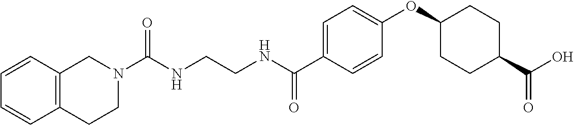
C(NCCNC(C1=CC=C(OC2CCC(C(O)=O)CC2)C=C1)=O)(=O)N1CC2=C(CC1)C=CC=C2
